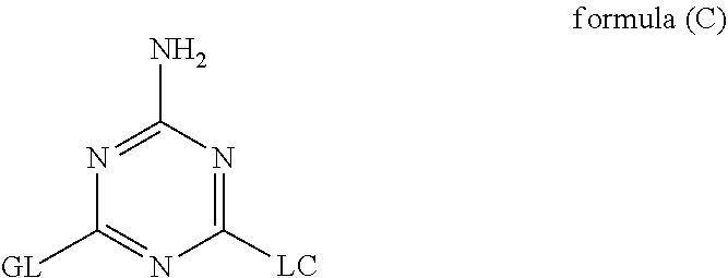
N1=C([LC])N=C([GL])N=C1N
